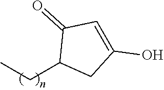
C1(CC)CC(O)=CC1=O
